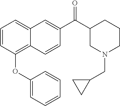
C1=CC(OC2=CC=CC=C2)=C2C(=C1)C=C(C(C1CN(CC3CC3)CCC1)=O)C=C2
